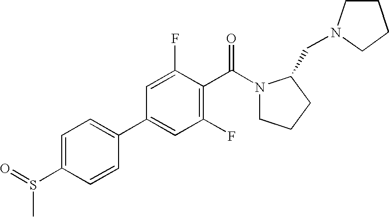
C1=C(S(=O)C)C=CC(C2=CC(F)=C(C(=O)N3CCCC3CN3CCCC3)C(F)=C2)=C1
